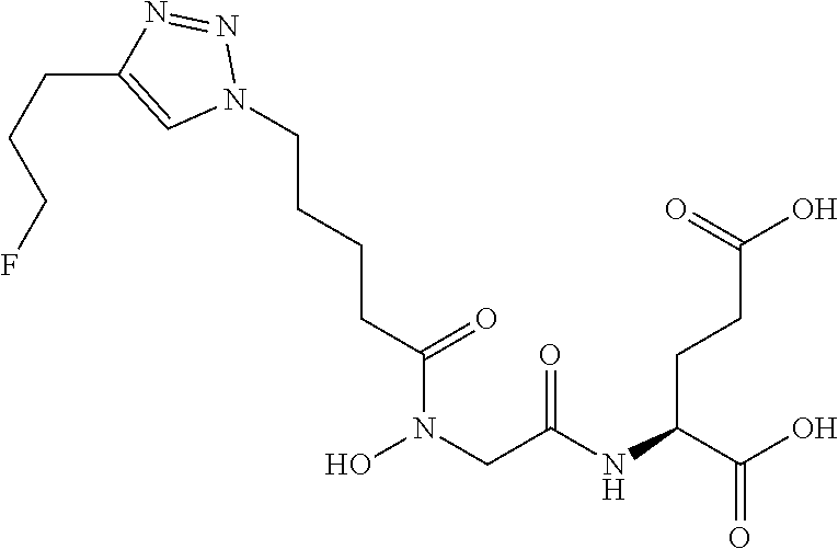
ON(CC(NC(C(O)=O)CCC(O)=O)=O)C(CCCCN1N=NC(CCCF)=C1)=O
